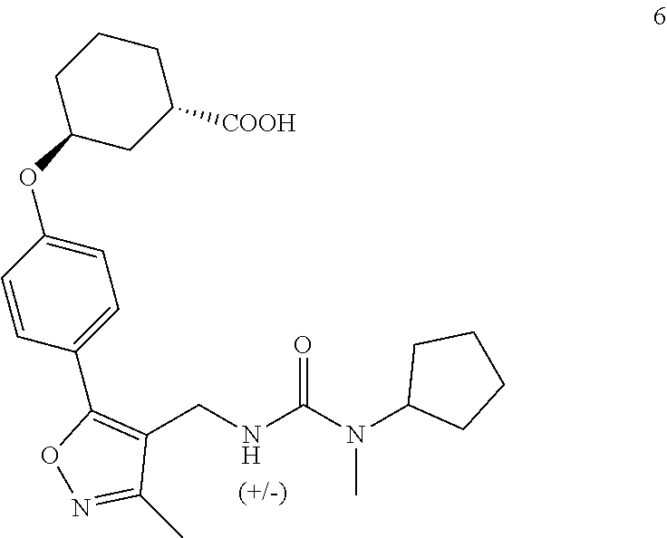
C1(CNC(N(C2CCCC2)C)=O)=C(C2=CC=C(OC3CC([COOH])CCC3)C=C2)ON=C1C
